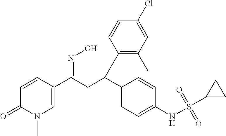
C1=CC(C(CC(C2=CC=C(NS(=O)(=O)C3CC3)C=C2)C2=C(C)C=C(Cl)C=C2)=NO)=CN(C)C1=O
